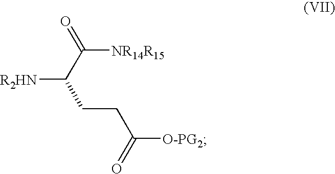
[R2HN]C(C(=O)[NR14R15])CCC([O-PG2])=O
